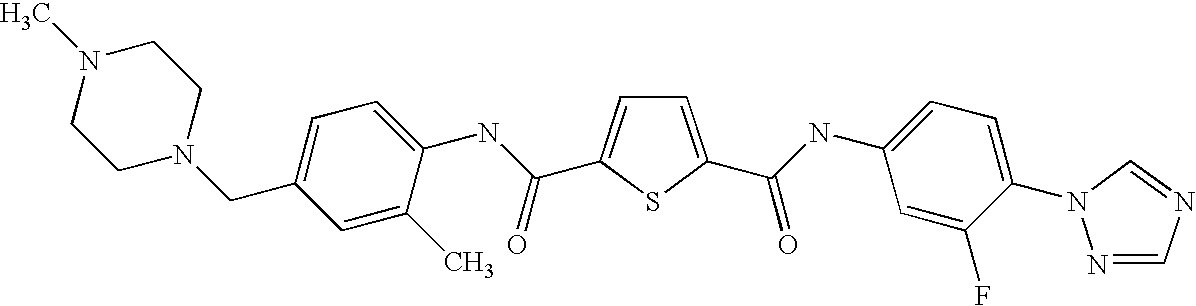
C1=C(C(=O)NC2=CC=C(N3N=CN=C3)C(F)=C2)SC(C(NC2=CC=C(CN3CCN(C)CC3)C=C2C)=O)=C1
